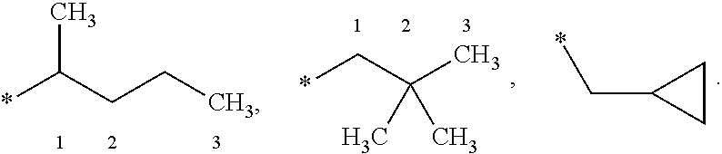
*C(CCC)C.*CC(C)(C)C.*CC1CC1
